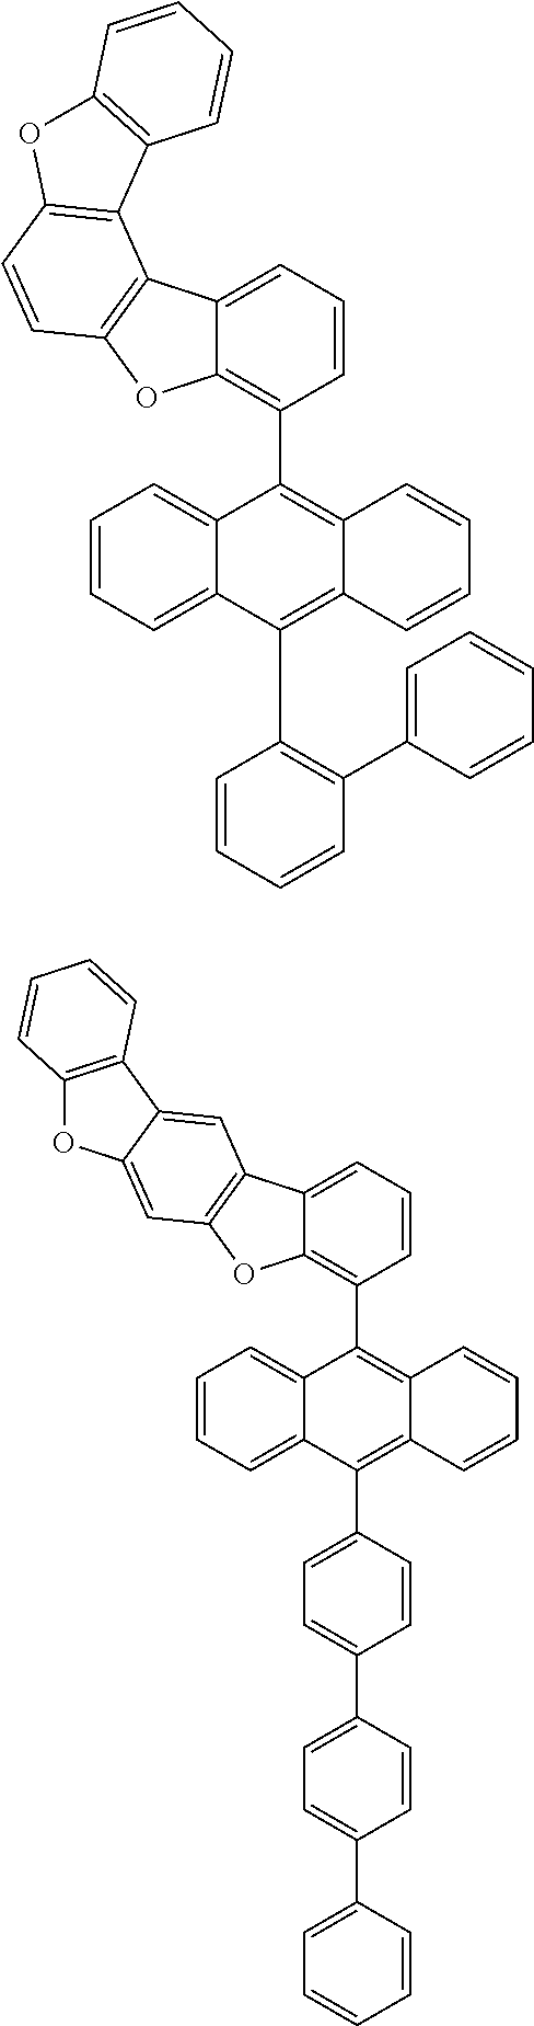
C12=CC=CC=C1C(C1=C(C3=CC=CC=C3)C=CC=C1)=C1C(=C2C2=C3C(=CC=C2)C2=C(O3)C=CC3=C2C2=C(O3)C=CC=C2)C=CC=C1.C12=CC=CC=C1C(C1=CC=C(C3=CC=C(C4=CC=CC=C4)C=C3)C=C1)=C1C(=C2C2=C3C(=CC=C2)C2=C(O3)C=C3C(=C2)C2=C(O3)C=CC=C2)C=CC=C1
